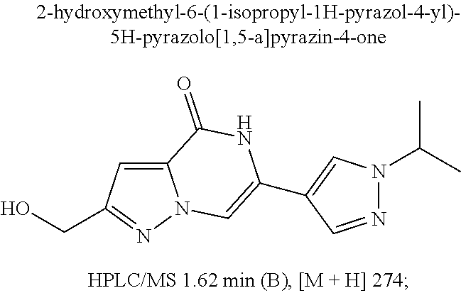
C(O)C1=NN2C(=C1)C(=O)NC(C1=CN(C(C)C)N=C1)=C2
